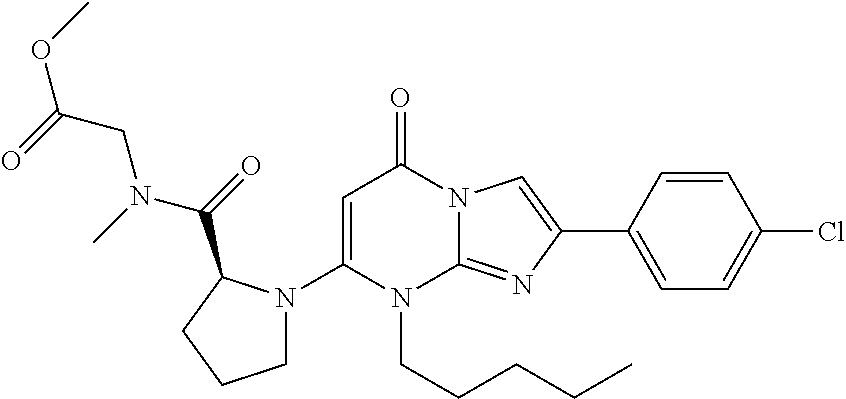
N1(CCCCC)C2=NC(C3=CC=C(Cl)C=C3)=CN2C(=O)C=C1N1CCCC1C(N(CC(=O)OC)C)=O
